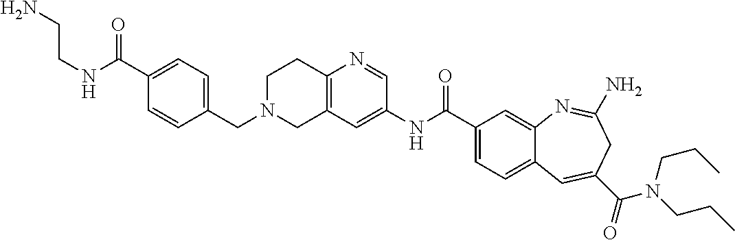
N1=CC(NC(C2=CC=C3C(=C2)N=C(N)CC(C(=O)N(CCC)CCC)=C3)=O)=CC2=C1CCN(CC1=CC=C(C(NCCN)=O)C=C1)C2
